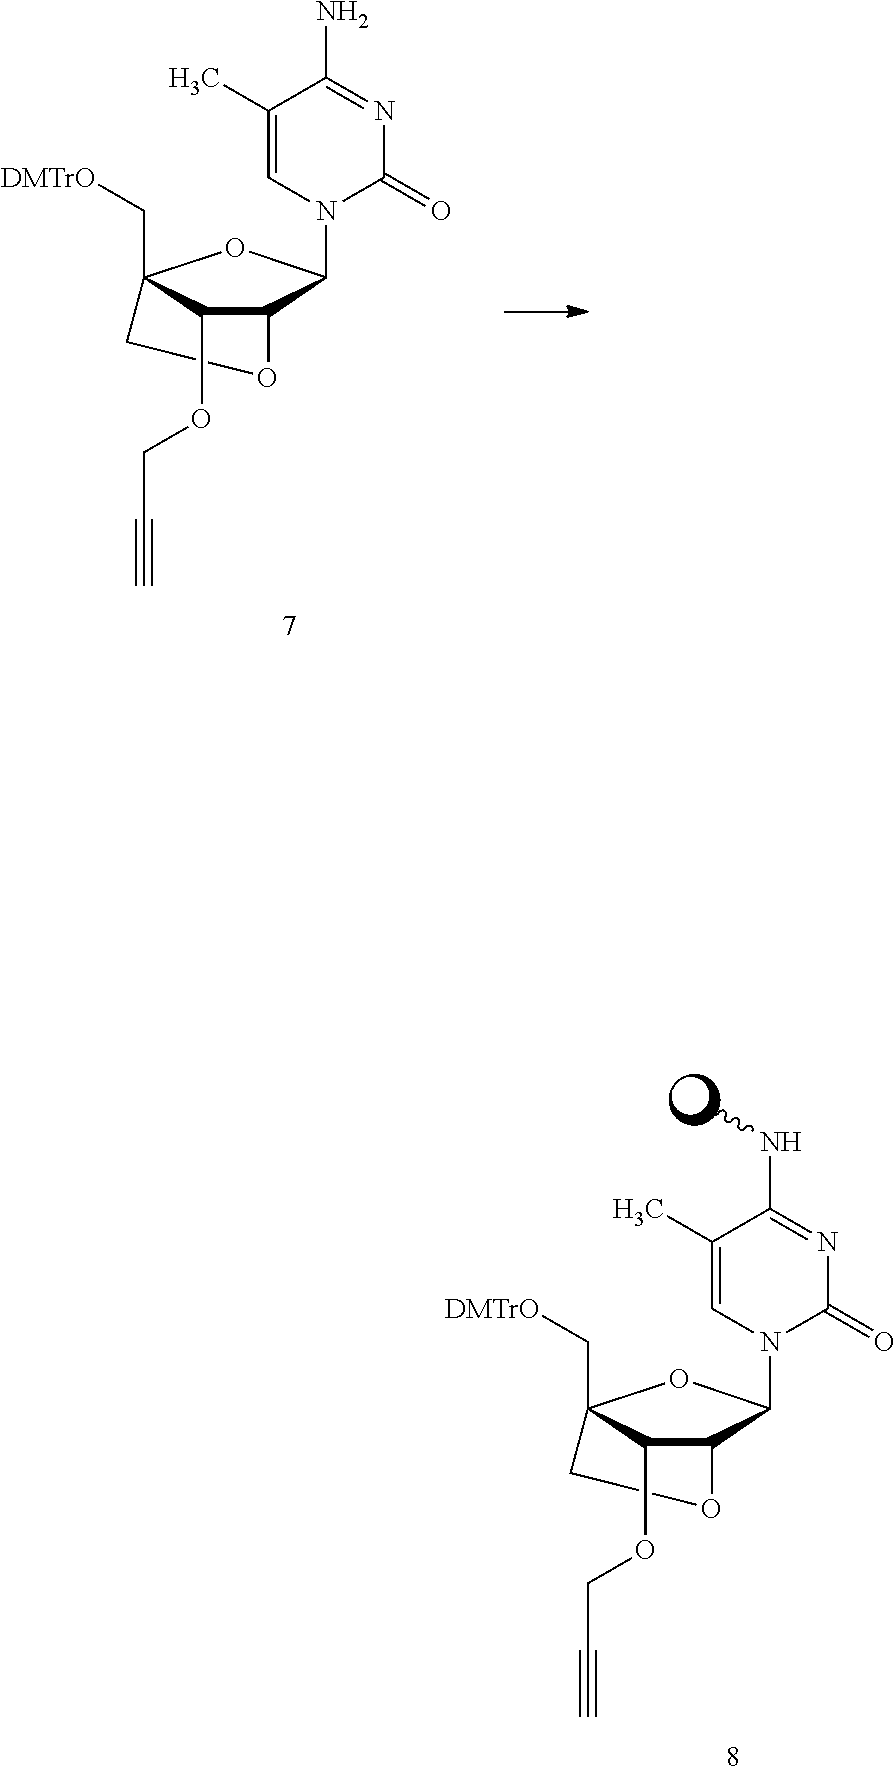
C1(C)=CN(C2C3C(OCC#C)C(C[DMTrO])(O2)CO3)C(=O)N=C1N.C1(C)=CN(C2C3C(OCC#C)C(C[DMTrO])(O2)CO3)C(=O)N=C1NC
